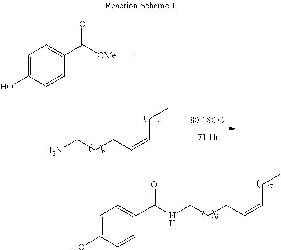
N(CCCC=CCC)C(C1=CC=C(O)C=C1)=O.C1=C(O)C=CC(C([OMe])=O)=C1.NCCCC=CCC
